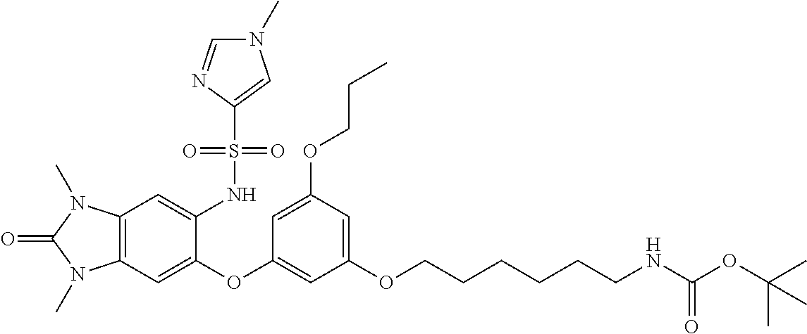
C12=C(C=C(OC3=CC(OCCCCCCNC(OC(C)(C)C)=O)=CC(OCCC)=C3)C(NS(C3=CN(C)C=N3)(=O)=O)=C1)N(C)C(=O)N2C
